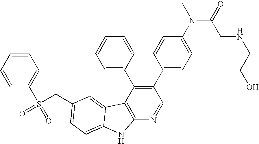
C(C1=CC=C2C(=C1)C1=C(N=CC(C3=CC=C(N(C(=O)CNCCO)C)C=C3)=C1C1=CC=CC=C1)N2)S(=O)(C1=CC=CC=C1)=O
